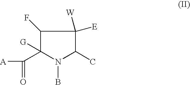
C1(F)C([G])(C(=O)[A])N(B)C(C)C1([E])[W]
